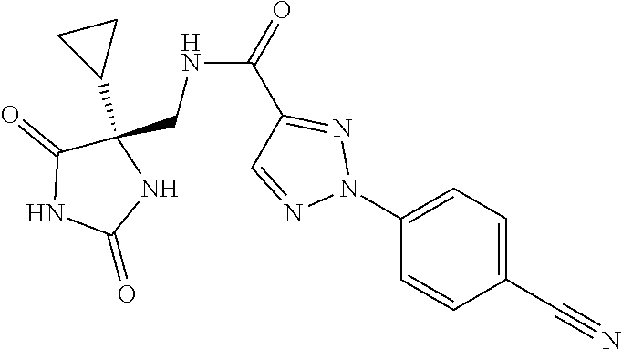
C1(N2N=C(C(NCC3(C4CC4)C(=O)NC(=O)N3)=O)C=N2)=CC=C(C#N)C=C1
